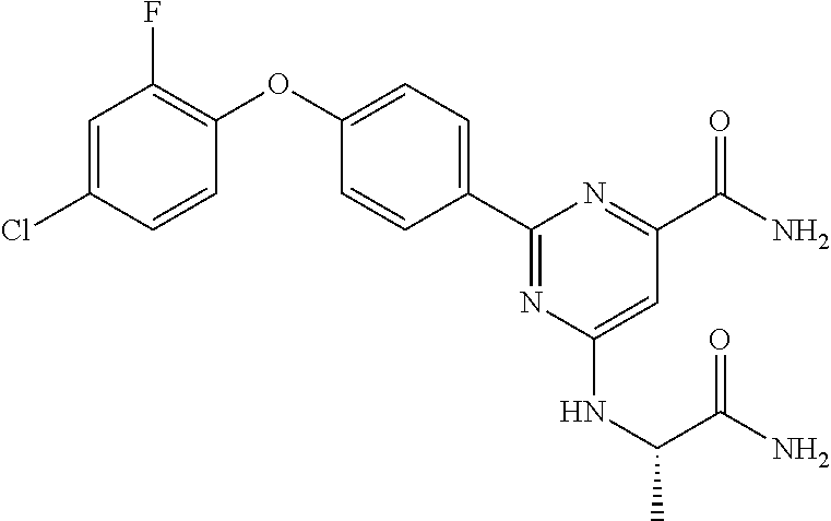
C1=C(Cl)C=CC(OC2=CC=C(C3=NC(NC(C(=O)N)C)=CC(C(N)=O)=N3)C=C2)=C1F
